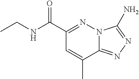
C(NC(C1=NN2C(=NN=C2N)C(C)=C1)=O)C
